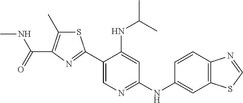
C1(C2=NC(C(=O)NC)=C(C)S2)=CN=C(NC2=CC3=C(C=C2)N=CS3)C=C1NC(C)C
